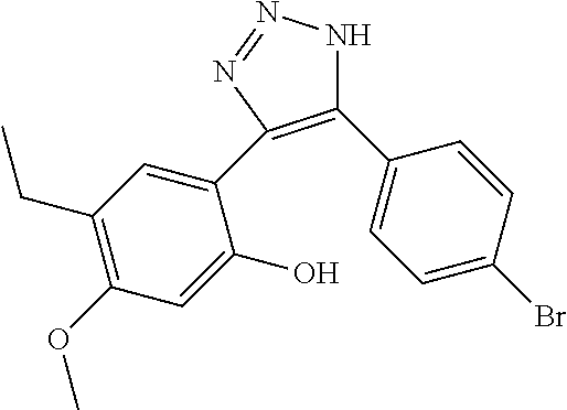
C1(C2=CC=C(Br)C=C2)=C(C2=CC(CC)=C(OC)C=C2O)N=NN1
